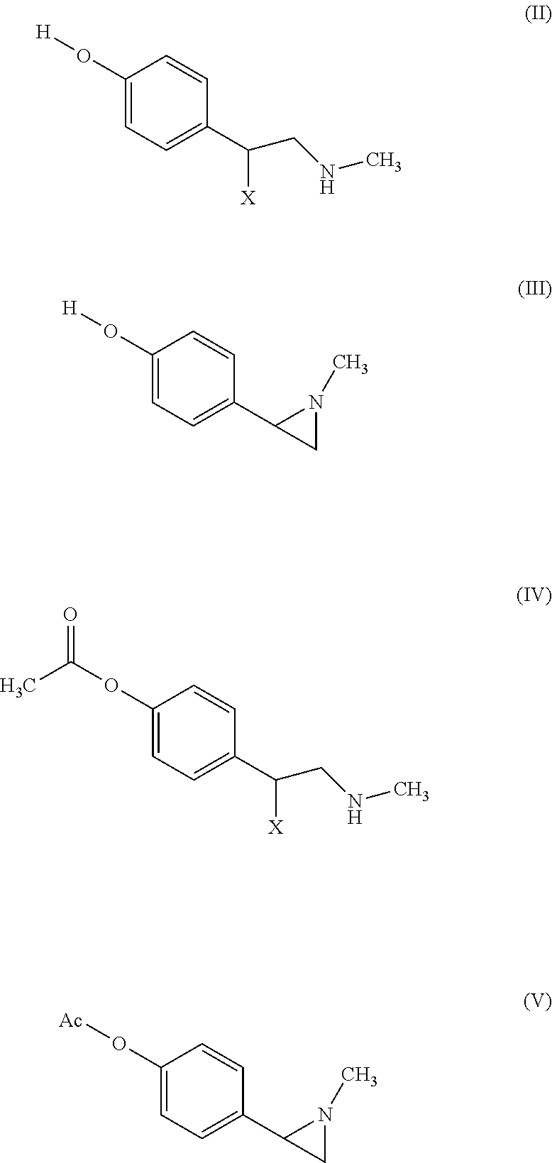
C1(O[H])=CC=C(C([X])CNC)C=C1.C1(O[H])=CC=C(C2CN2C)C=C1.C1(OC(=O)C)=CC=C(C([X])CNC)C=C1.C1(O[Ac])=CC=C(C2CN2C)C=C1
